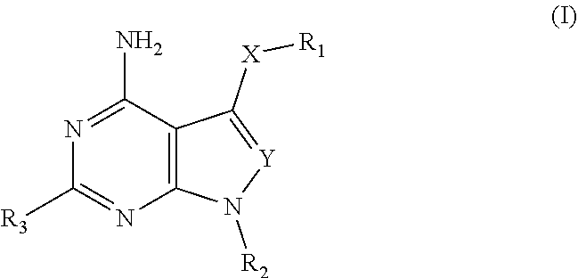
N1=C(N)C2=C(N=C1[R3])N([R2])[Y]=C2[X][R1]
